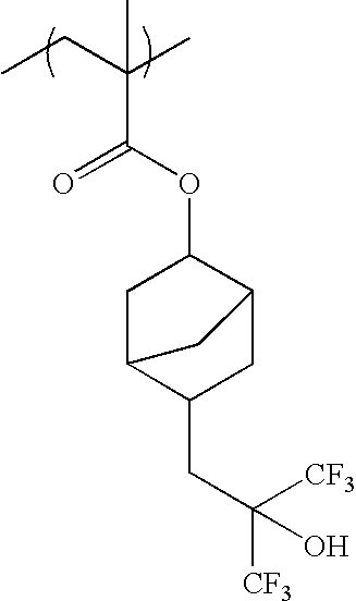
CCC(C)(C(OC1CC2C(CC([CF3])([CF3])O)CC1C2)=O)C
